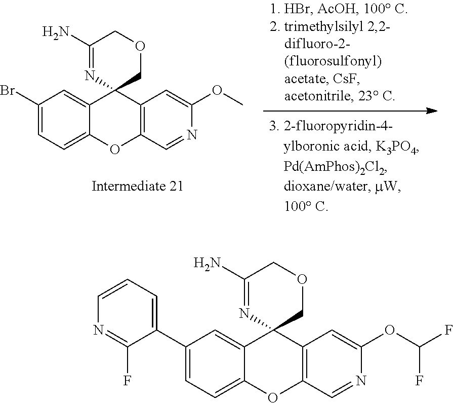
C1(Br)=CC=C2C(=C1)C1(C3=C(O2)C=NC(OC)=C3)COCC(N)=N1.C1(C2=CC=CN=C2F)=CC=C2C(=C1)C1(C3=C(O2)C=NC(OC(F)F)=C3)COCC(N)=N1
